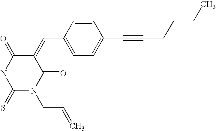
C1(=CC2=CC=C(C#CCCCC)C=C2)C(=O)NC(=S)N(CC=C)C1=O
